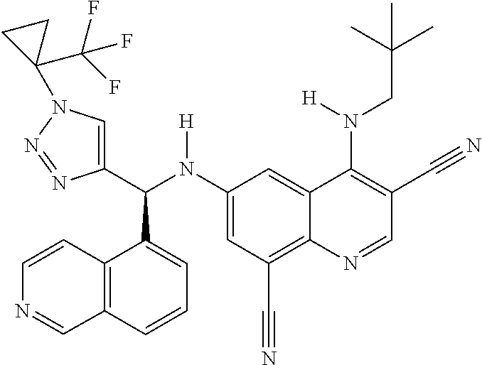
C1(N(C(C2=CN(C3(C(F)(F)F)CC3)N=N2)C2=CC=CC3=C2C=CN=C3)[H])=CC(C#N)=C2C(=C1)C(N(CC(C)(C)C)[H])=C(C#N)C=N2
